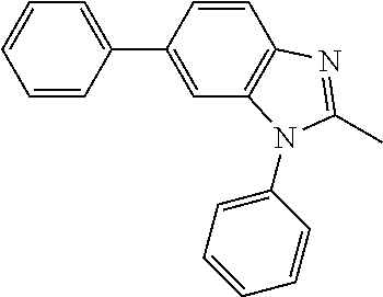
C1=CC(C2=CC=CC=C2)=CC2=C1N=C(C)N2C1=CC=CC=C1
